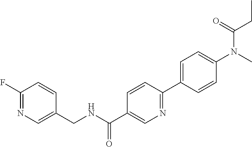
C1=C(C2=NC=C(C(=O)NCC3=CN=C(F)C=C3)C=C2)C=CC(N(C)C(CC)=O)=C1
